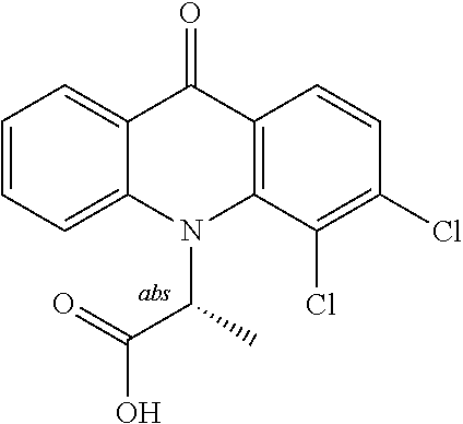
C12=CC=CC=C1N(C(C(O)=O)C)C1=C(C2=O)C=CC(Cl)=C1Cl
